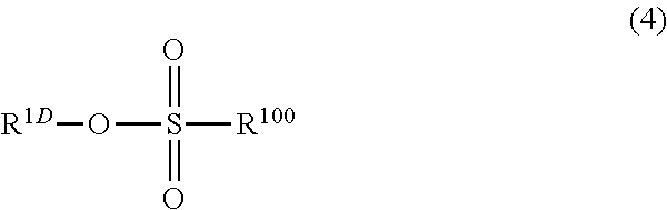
[R1D]OS(=O)(=O)[R100]
